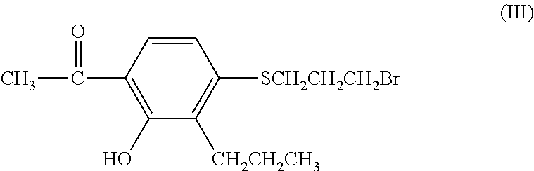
C1([CH2CH2CH3])=C([SCH2CH2CH2Br])C=CC(C(C)=O)=C1O
